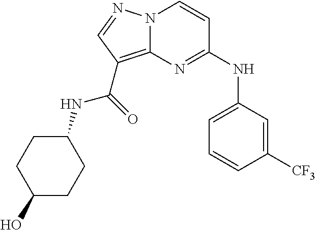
N(C1=NC2=C(C(NC3CCC(O)CC3)=O)C=NN2C=C1)C1=CC=CC([CF3])=C1
